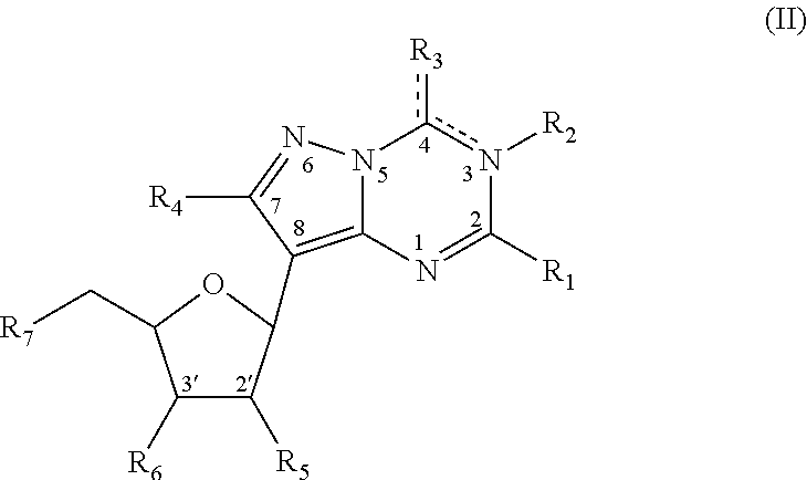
C1([R6])C([R5])C(C2=C3N(N=C2[R4])c([R3])n([R2])C([R1])=N3)OC1C[R7]
